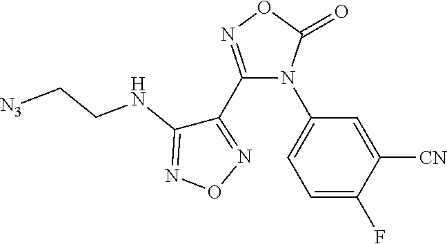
C1(C2=NOC(=O)N2C2=CC=C(F)C([CN])=C2)=NON=C1NCC[N3]
